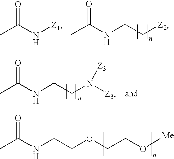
CC(NCC[Z2])=O.CC(N[Z1])=O.CC(NCCN([Z3])[Z3])=O.CC(NCCOCCO[Me])=O
